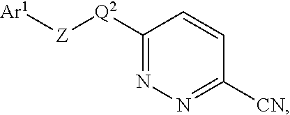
[Ar1][Z][Q2]C1=NN=C([CN])C=C1
